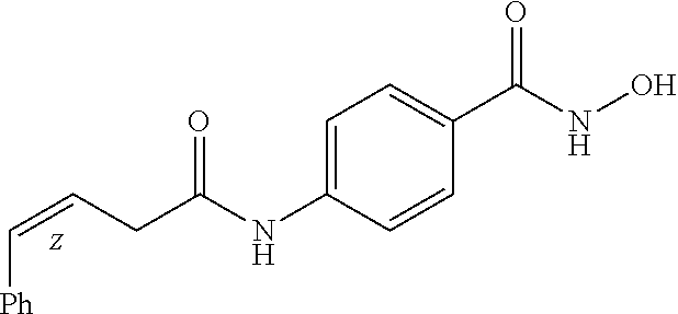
C1=C(NC(CC=C[Ph])=O)C=CC(C(=O)NO)=C1
